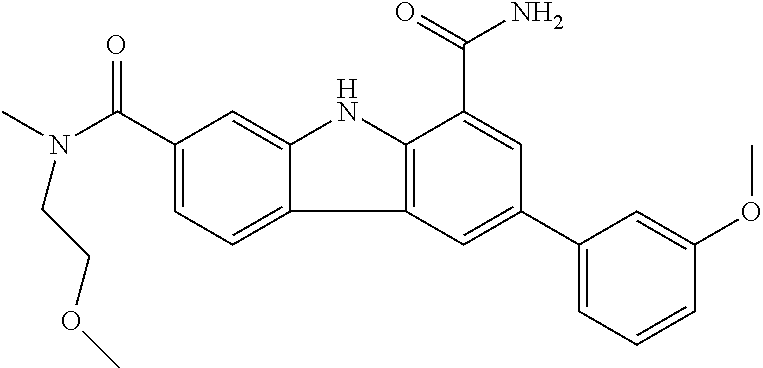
C1(C(=O)N(C)CCOC)=CC=C2C(=C1)NC1=C2C=C(C2=CC=CC(OC)=C2)C=C1C(=O)N
